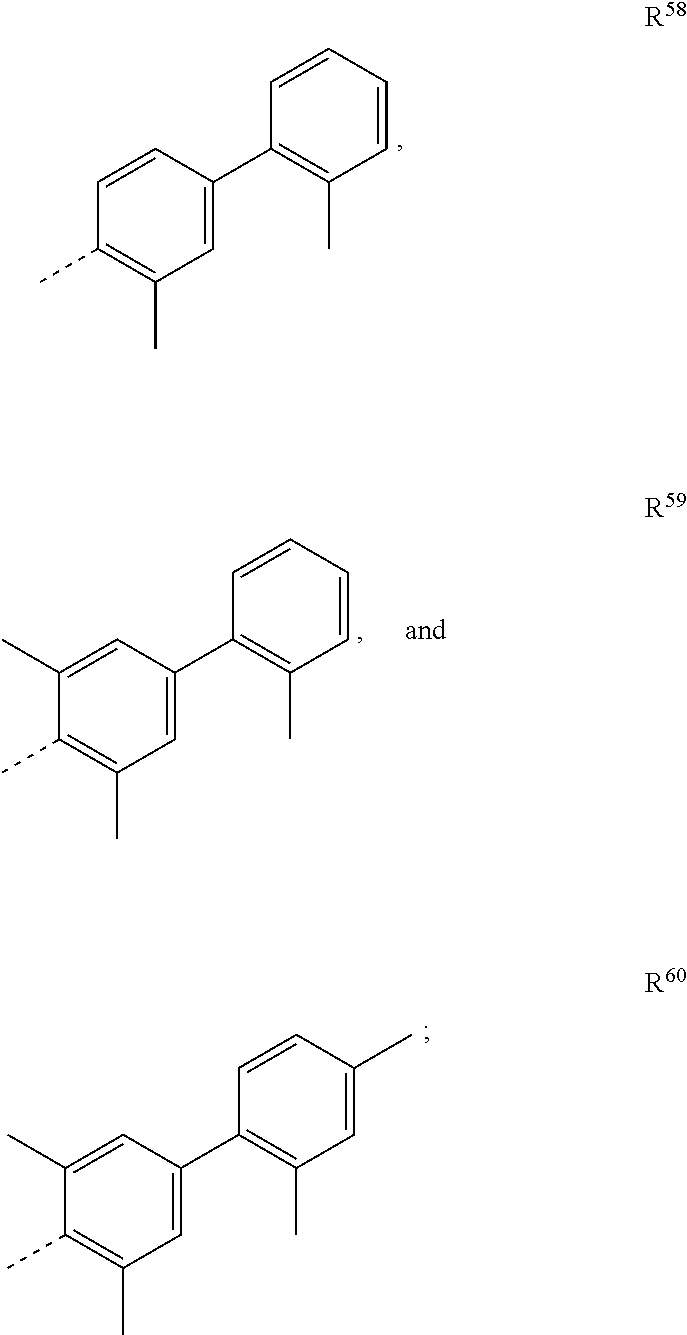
C1=C(C2=C(C)C=CC=C2)C=CC(C)=C1C.[R58].C1=C(C2=C(C)C=C(C)C=C2)C=C(C)C(C)=C1C.[R60].C1=C(C2=C(C)C=CC=C2)C=C(C)C(C)=C1C.[R59]
